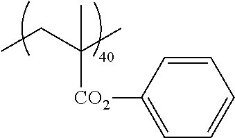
CCC(C)(C)[CO2]C1=CC=CC=C1
